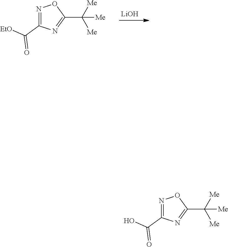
[LiOH].N1=C(C([EtO])=O)N=C(C([Me])([Me])[Me])O1.N1=C(C(O)=O)N=C(C([Me])([Me])[Me])O1
